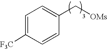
C1=C([F3C])C=CC(C[OMs])=C1
